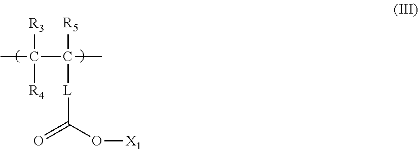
CC(C(C)([R5])[L]C(=O)O[X1])([R3])[R4]
